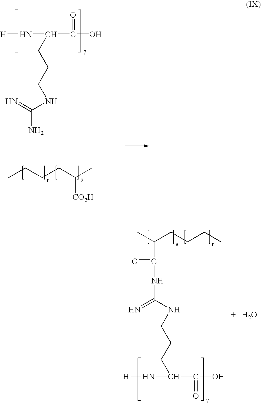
CC(C(=O)NC(=N)NCCCC(C(O)=O)N[H])CCCC.CCCCC([CO2H])C.[H]NC(C(O)=O)CCCNC(N)=N
